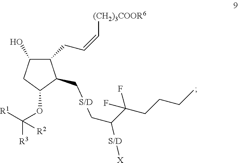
C1(O)CC(OC([R3])([R1])[R2])C(CCC(C(CCCC)(F)F)[X])C1CC=C[(CH2)3COOR6]
